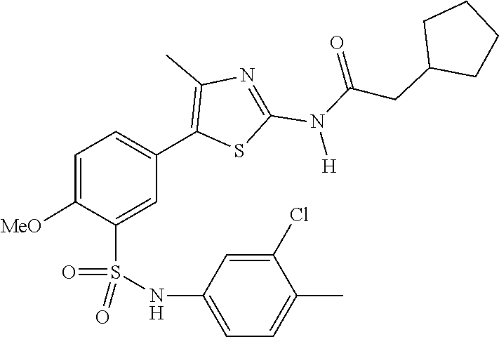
C(N(C1=NC(C)=C(C2=CC=C([MeO])C(S(=O)(=O)NC3=CC=C(C)C(Cl)=C3)=C2)S1)[H])(=O)CC1CCCC1
